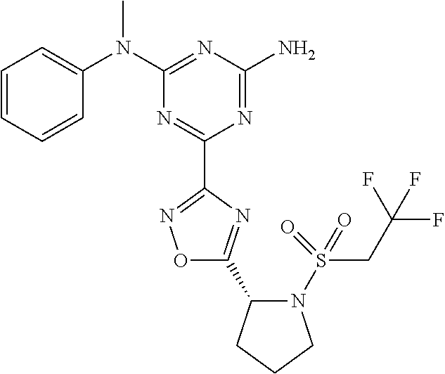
C1=CC=CC(N(C2=NC(N)=NC(C3=NOC(C4N(S(CC(F)(F)F)(=O)=O)CCC4)=N3)=N2)C)=C1
